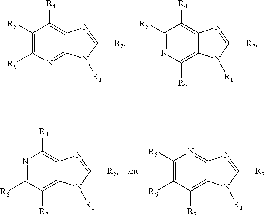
C1([R5])=C([R6])N=C2C(=C1[R4])N=C([R2])N2[R1].C1([R5])=NC([R7])=C2C(=C1[R4])N=C([R2])N2[R1].C1([R6])=NC([R4])=C2C(=C1[R7])N([R1])C([R2])=N2.C1([R6])=C([R5])N=C2C(=C1[R7])N([R1])C([R2])=N2
